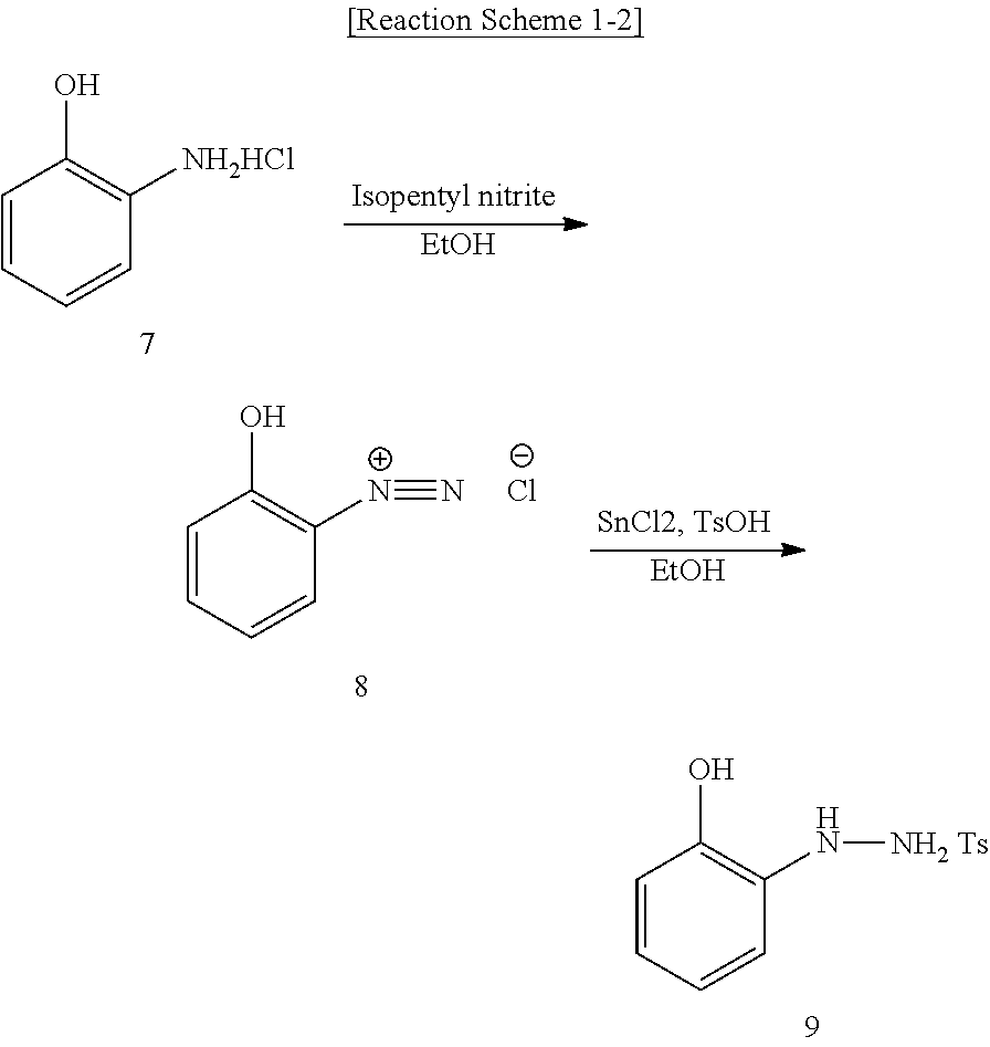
C1=CC=CC([NH2HCl])=C1O.[EtOH].C1=CC=CC(N[NH2 Ts])=C1O.C1=CC=CC([N+]#N)=C1O.[Cl-].[EtOH]
